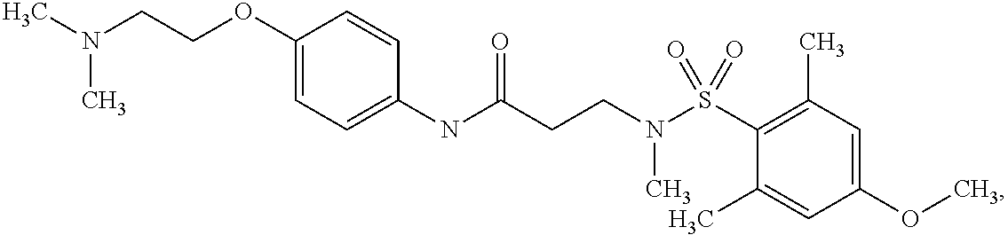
O(C1=CC=C(NC(CCN(S(C2=C(C)C=C(OC)C=C2C)(=O)=O)C)=O)C=C1)CCN(C)C
